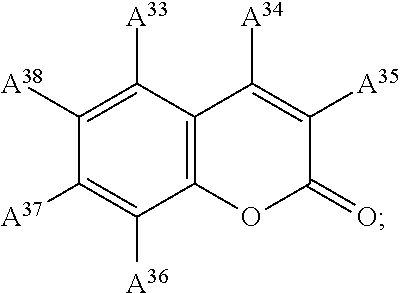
C12=C(C([A33])=C([A38])C([A37])=C1[A36])C([A34])=C([A35])C(=O)O2
